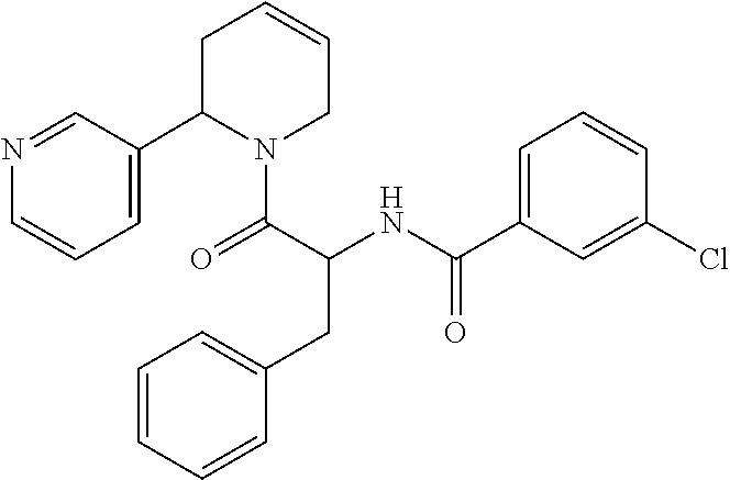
C1(C(=O)NC(CC2=CC=CC=C2)C(=O)N2C(C3=CC=CN=C3)CC=CC2)=CC=CC(Cl)=C1
